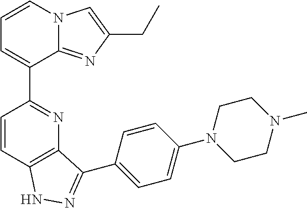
C1=CC2=C(N=C1C1=CC=CN3C1=NC(CC)=C3)C(C1=CC=C(N3CCN(C)CC3)C=C1)=NN2
